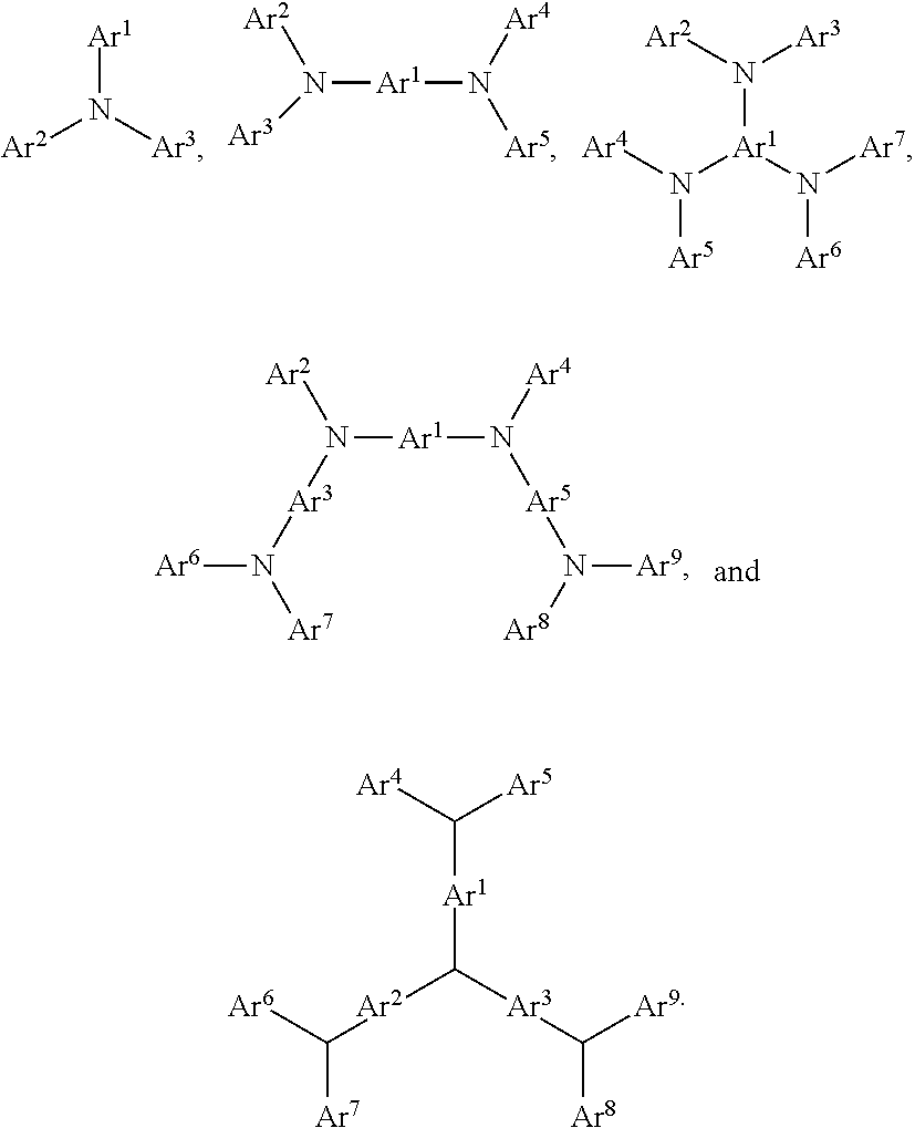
[Ar1]N([Ar2])[Ar3].[Ar2]N([Ar1]N([Ar4])[Ar5])[Ar3].N([Ar5])([Ar1](N([Ar2])[Ar3])N([Ar6])[Ar7])[Ar4].[Ar1](N([Ar2])[Ar3]N([Ar6])[Ar7])N([Ar4])[Ar5]N([Ar9])[Ar8].C([Ar1]C([Ar2]C([Ar6])[Ar7])[Ar3]C([Ar9])[Ar8])([Ar4])[Ar5]
